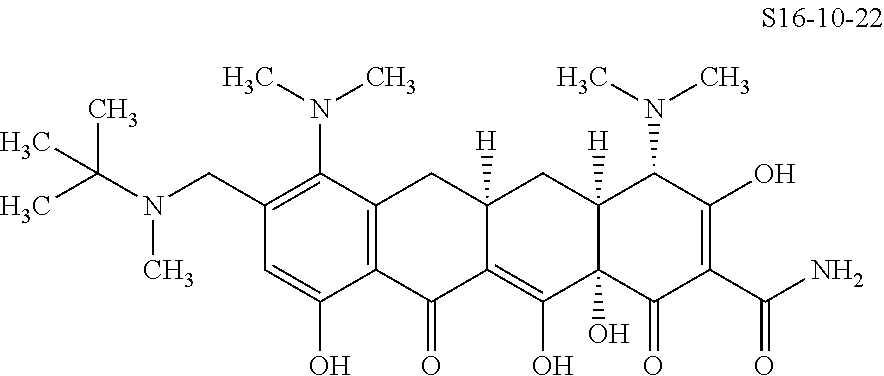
C12=C(C(=O)C3=C(O)C4(O)C([H])(CC3([H])C1)C(N(C)C)C(O)=C(C(N)=O)C4=O)C(O)=CC(CN(C)C(C)(C)C)=C2N(C)C
